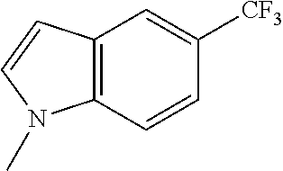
C12=C(C=CC([CF3])=C1)N(C)C=C2
